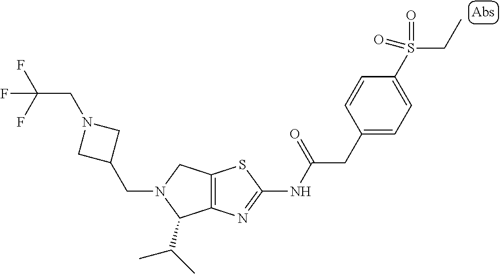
C1(CN2C(C(C)C)C3=C(C2)SC(NC(CC2=CC=C(S(CC)(=O)=O)C=C2)=O)=N3)CN(CC(F)(F)F)C1
